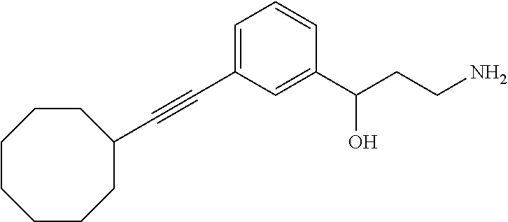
C1(C#CC2=CC=CC(C(CCN)O)=C2)CCCCCCC1
